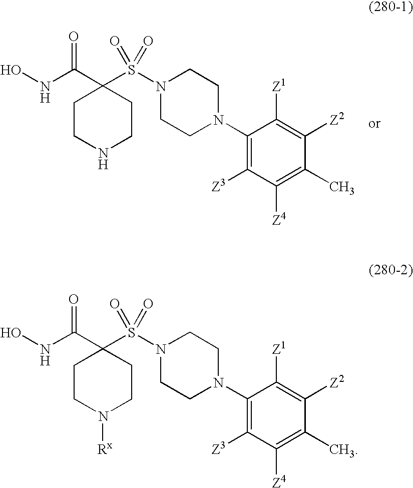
ONC(C1(S(N2CCN(C3=C([Z3])C([Z4])=C(C)C([Z2])=C3[Z1])CC2)(=O)=O)CCNCC1)=O.ONC(C1(S(N2CCN(C3=C([Z3])C([Z4])=C(C)C([Z2])=C3[Z1])CC2)(=O)=O)CCN([Rx])CC1)=O
